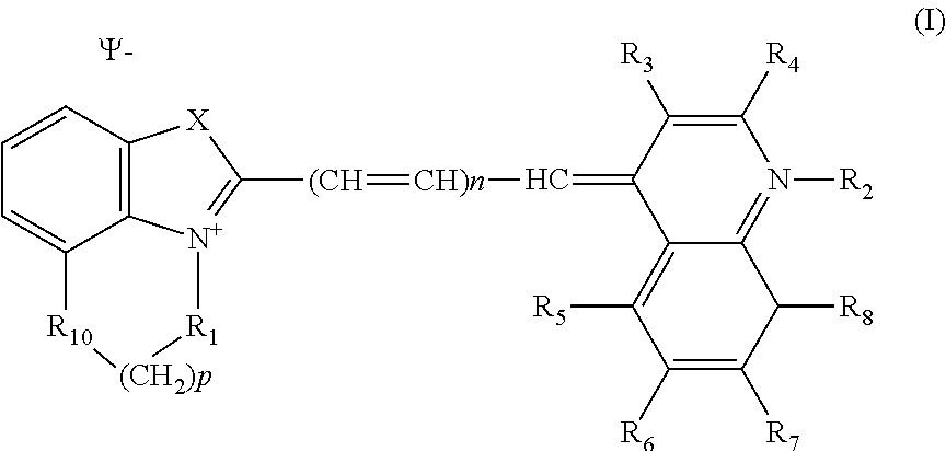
C12=C3C=CC=C1[R10][(CH2)p][R1][N+]2=C([(CH]=[CH)n]C=C1C2=C([R5])C([R6])=C([R7])C([R8])C2=N([R2])C([R4])=C1[R3])[X]3.[Y]
